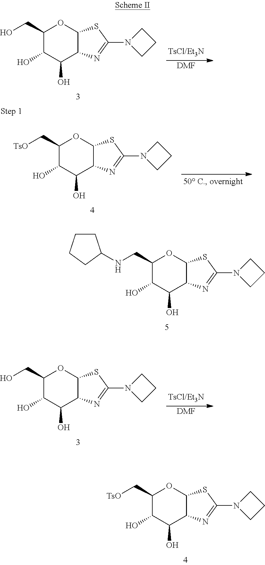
C1(CO)C(O)C(O)C2C(O1)SC(N1CCC1)=N2.[DMF].C1(C[TsO])C(O)C(O)C2C(O1)SC(N1CCC1)=N2.C1(CNC2CCCC2)C(O)C(O)C2C(O1)SC(N1CCC1)=N2.C1(CO)C(O)C(O)C2C(O1)SC(N1CCC1)=N2.[DMF].C1(C[TsO])C(O)C(O)C2C(O1)SC(N1CCC1)=N2
